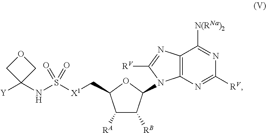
C1([RA])C([RB])C(N2C3=C(N=C2[RV])C([N(RNa)2])=NC([RV])=N3)OC1C[X1]S(NC1([Y])COC1)(=O)=O
